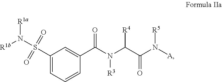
N([R3])(C(C1=CC(S(N([R1a])[R1b])(=O)=O)=CC=C1)=O)C(C(N([R5])[A])=O)[R4]
